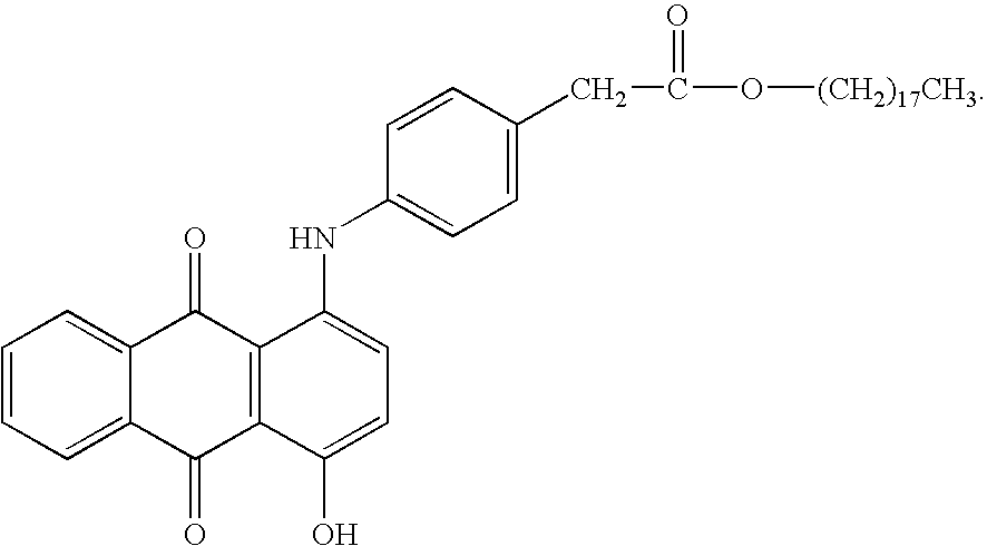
C1=CC=C2C(=C1)C(=O)C1=C(C2=O)C(O)=CC=C1NC1=CC=C(CC(O[(CH2)17CH3])=O)C=C1
